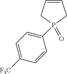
C1=CCP(=O)(C2=CC=C([F3C])C=C2)C1
